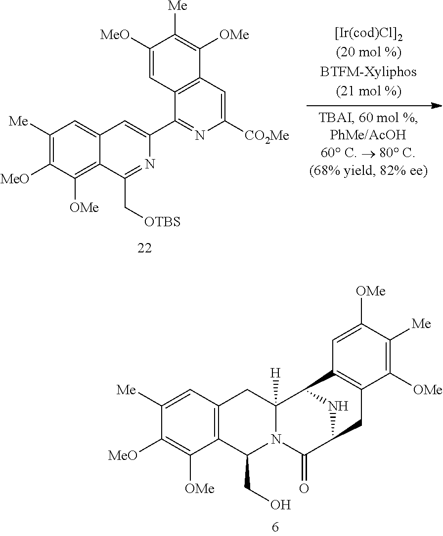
C1([Me])=CC2=C(C([OMe])=C1[MeO])C(CO)N1C([H])(C2)C2NC(C1=O)CC1=C2C=C([OMe])C([Me])=C1[OMe].C1([Me])=C([MeO])C([OMe])=C2C(=C1)C=C(C1=NC([CO2Me])=CC3=C1C=C([MeO])C([Me])=C3[OMe])N=C2C[OTBS]
